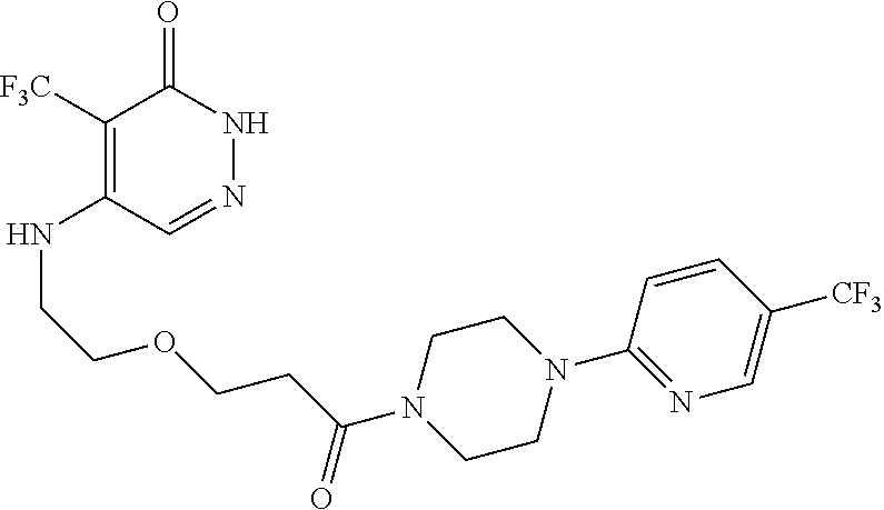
C1([F3C])=C(NCCOCCC(N2CCN(C3=NC=C([CF3])C=C3)CC2)=O)C=NNC1=O
